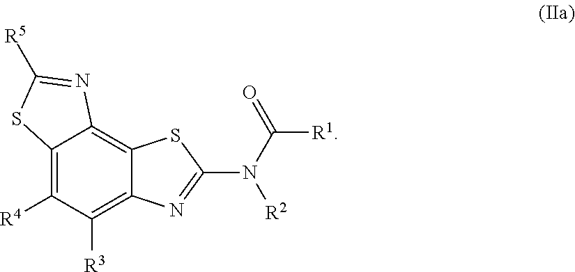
C12=C([R4])C([R3])=C3C(=C1N=C([R5])S2)SC(N(C(=O)[R1])[R2])=N3
